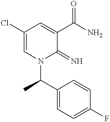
C1(Cl)=CN(C(C)C2=CC=C(F)C=C2)C(=N)C(C(N)=O)=C1
